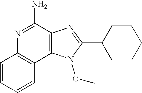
C1=CC=CC2=C1N=C(N)C1=C2N(OC)C(C2CCCCC2)=N1
